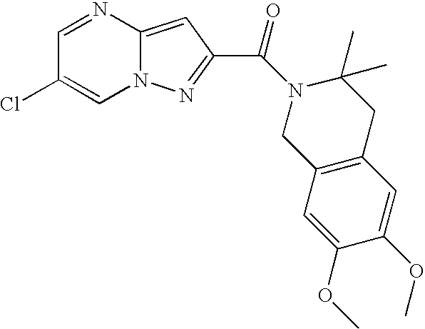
N12C(=CC(C(N3CC4=C(CC3(C)C)C=C(OC)C(OC)=C4)=O)=N1)N=CC(Cl)=C2
